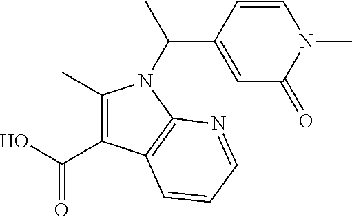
C(O)(=O)C1=C(C)N(C(C)C2=CC(=O)N(C)C=C2)C2=C1C=CC=N2
